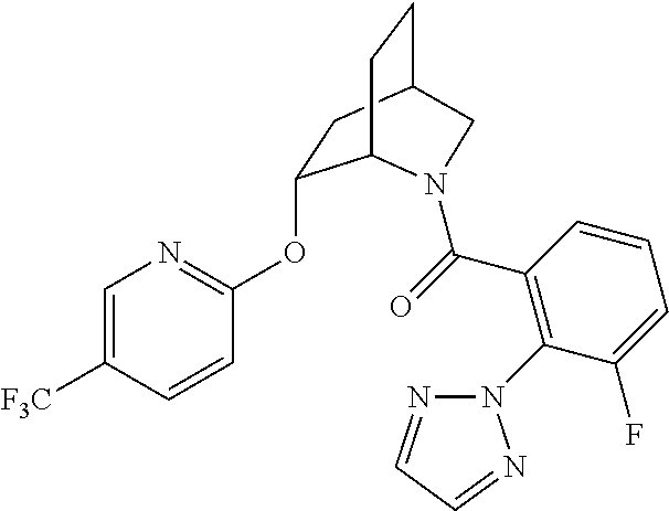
C1=C([F3C])C=CC(OC2CC3CCC2N(C(=O)C2=C(N4N=CC=N4)C(F)=CC=C2)C3)=N1
